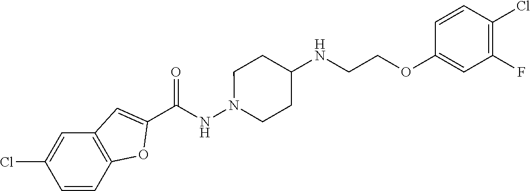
C1(C(NN2CCC(NCCOC3=CC(F)=C(Cl)C=C3)CC2)=O)=CC2=C(O1)C=CC(Cl)=C2
